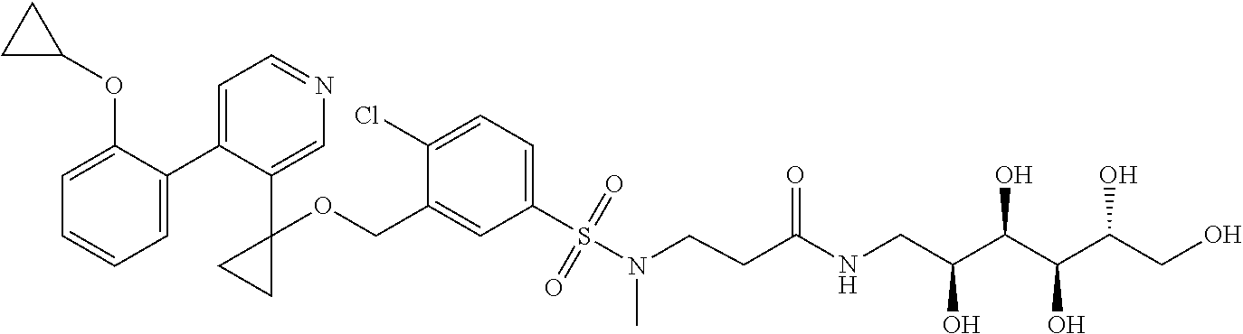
C1=C(C2=CC=NC=C2C2(OCC3=CC(S(=O)(=O)N(CCC(NCC(C(C(C(CO)O)O)O)O)=O)C)=CC=C3Cl)CC2)C(OC2CC2)=CC=C1
